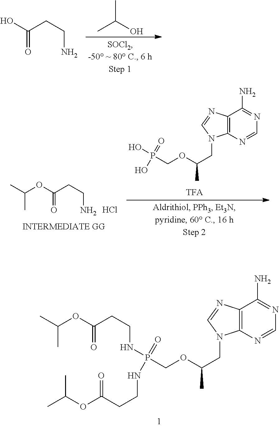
CC(O)C.O=C(O)CCN.C12=C(N=CN=C1N)N(CC(C)OCP(O)(=O)O)C=N2.CC(C)OC(CCN)=O.Cl.C12=C(N=CN=C1N)N(CC(C)OCP(NCCC(OC(C)C)=O)(=O)NCCC(OC(C)C)=O)C=N2
